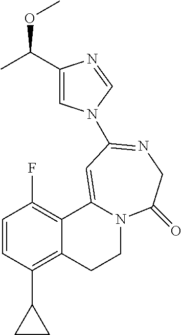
C1=CC(C2CC2)=C2C(=C1F)C1=CC(N3C=C(C(C)OC)N=C3)=NCC(=O)N1CC2
